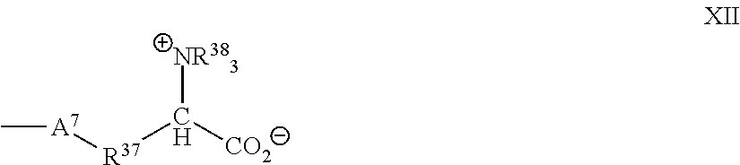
C([CO2])([NR383])[R37][A7]C
